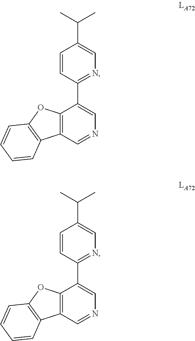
C1=CC(C2=CN=CC3=C2OC2=C3C=CC=C2)=NC=C1C(C)C.C1=CC(C2=CN=CC3=C2OC2=C3C=CC=C2)=NC=C1C(C)C
